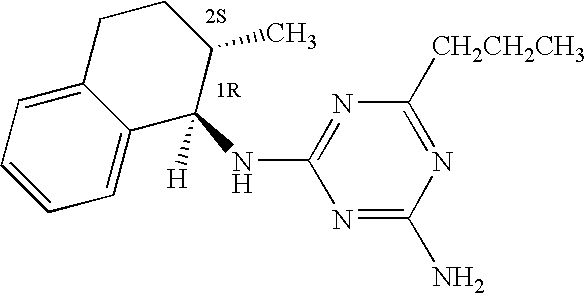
C1=CC=C2C(=C1)C([H])(NC1=NC([CH2CH2CH3])=NC(N)=N1)C(C)CC2
